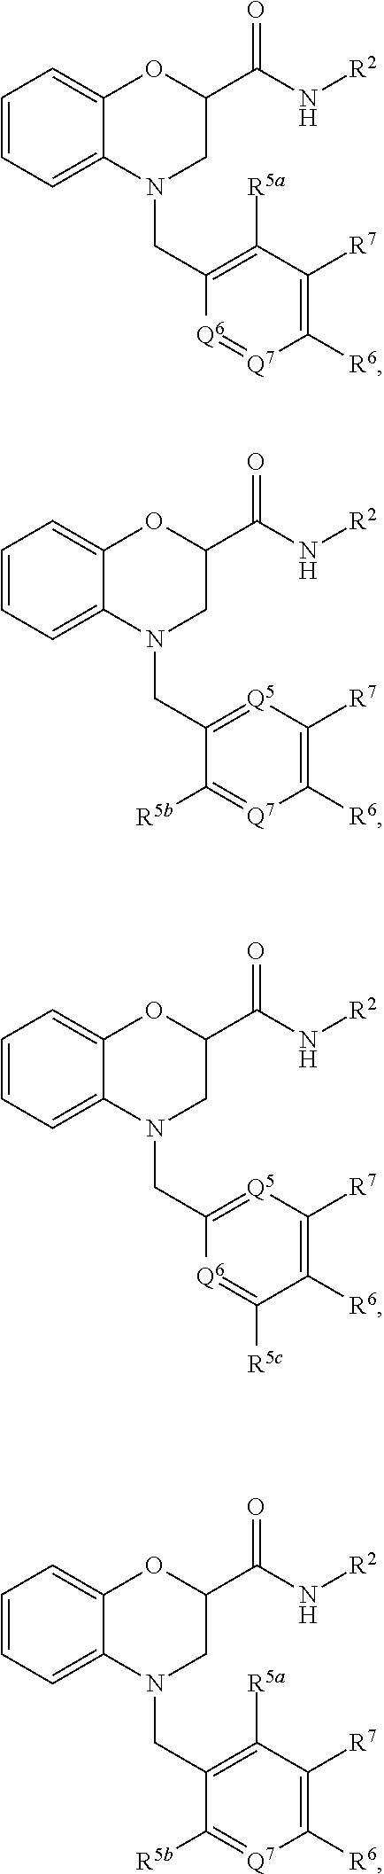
C1=CC=C2C(=C1)OC(C(N[R2])=O)CN2CC1=C([R5a])C([R7])=C([R6])[Q7]=[Q6]1.C1=CC=C2C(=C1)OC(C(N[R2])=O)CN2CC1=[Q5]C([R7])=C([R6])[Q7]=C1[R5b].C1=CC=C2C(=C1)OC(C(N[R2])=O)CN2CC1=[Q5]C([R7])=C([R6])C([R5c])=[Q6]1.C1=CC=C2C(=C1)OC(C(N[R2])=O)CN2CC1=C([R5a])C([R7])=C([R6])[Q7]=C1[R5b]
